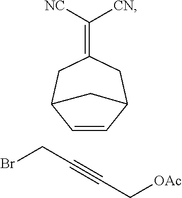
C1(=C([CN])[NC])CC2C=CC(C1)C2.BrCC#CC[OAc]
